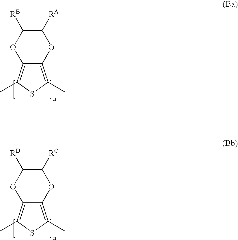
C12=C(C)SC(C)=C1OC([RA])C([RB])O2.C12=C(C)SC(C)=C1OC([RC])C([RD])O2
